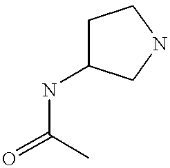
C1C(NC(=O)C)CNC1
